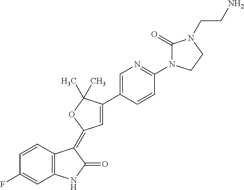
C1=CC2=C(C=C1F)NC(=O)C2=C1C=C(C2=CN=C(N3C(=O)N(CCN)CC3)C=C2)C(C)(C)O1
